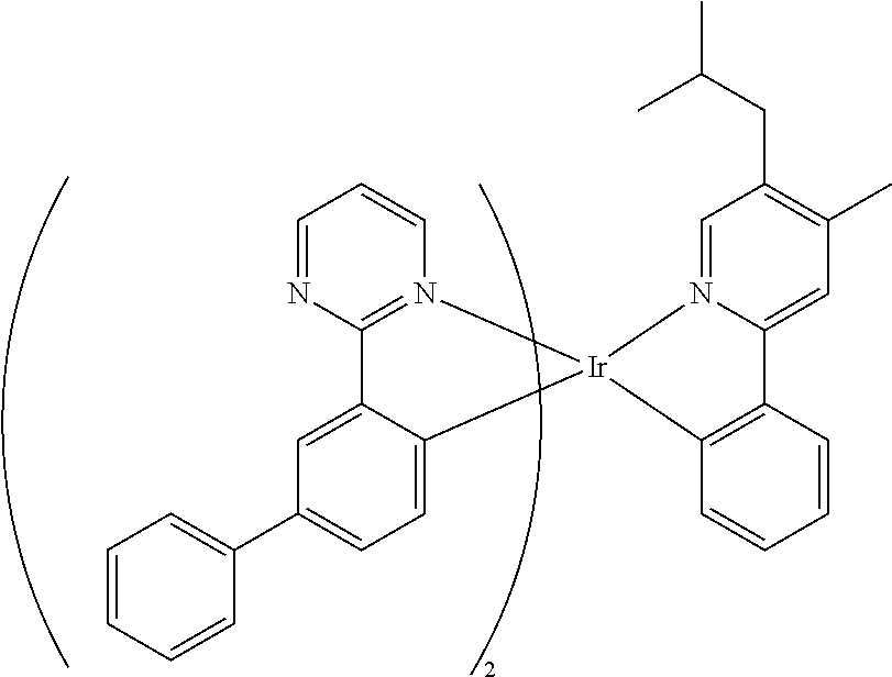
C12=N(C=CC=N1)[Ir]1(C3=CC=C(C4=CC=CC=C4)C=C23)C2=C(C3=CC(C)=C(CC(C)C)C=N31)C=CC=C2
